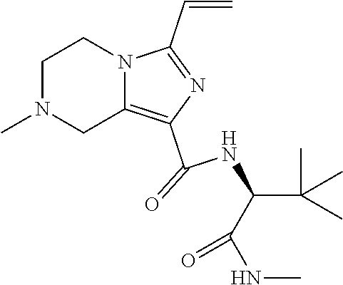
C1N(C)CC2=C(C(=O)NC(C(C)(C)C)C(NC)=O)N=C(C=C)N2C1
